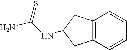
C12=C(C=CC=C1)CC(NC(N)=S)C2
